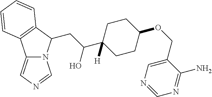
C12=CN=CN1C(CC(C1([H])CCC(OCC3=CN=CN=C3N)CC1)O)C1=C2C=CC=C1
